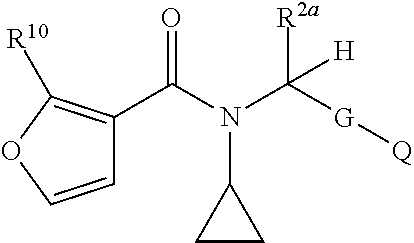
C1=COC([R10])=C1C(N(C1CC1)C([R2a])([G][Q])[H])=O
